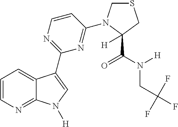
C1=CN=C2C(=C1)C(C1=NC=CC(N3CSCC3(C(N([H])CC(F)(F)F)=O)[H])=N1)=CN2[H]
